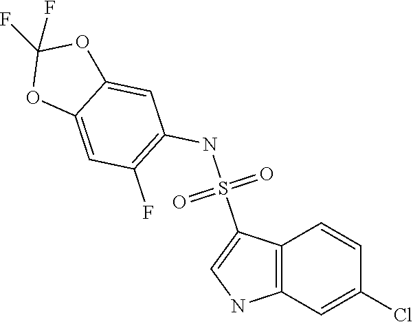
C12=CC(NS(C3=CNC4=C3C=CC(Cl)=C4)(=O)=O)=C(F)C=C1OC(F)(F)O2
